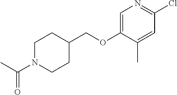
C1=C(OCC2CCN(C(C)=O)CC2)C(C)=CC(Cl)=N1
